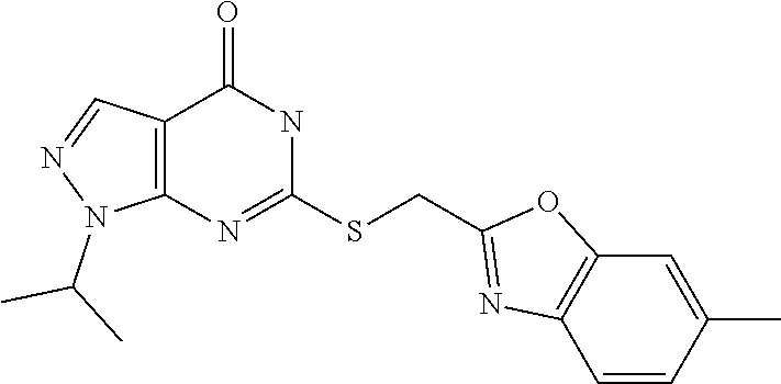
C1=CC(C)=CC2=C1N=C(CSC1=NC3=C(C(=O)N1)C=NN3C(C)C)O2
